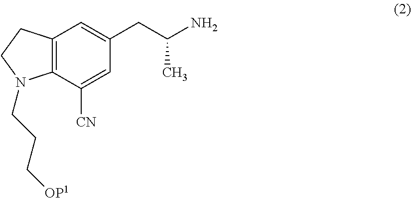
C12=C(C([CN])=CC(CC(N)C)=C1)N(CCC[OP1])CC2
